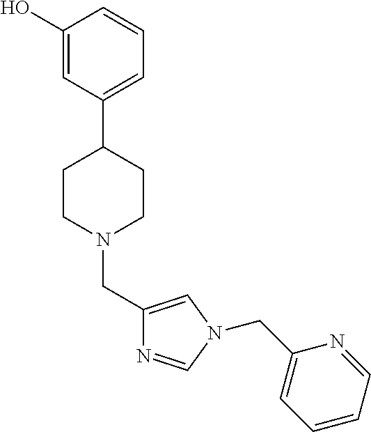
C1(O)=CC(C2CCN(CC3=CN(CC4=CC=CC=N4)C=N3)CC2)=CC=C1
